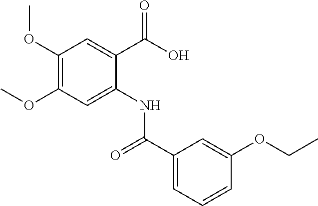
C1(OC)=C(OC)C=C(NC(C2=CC=CC(OCC)=C2)=O)C(C(O)=O)=C1
